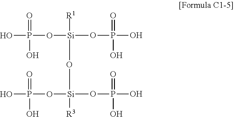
[Si]([R1])(OP(O)(=O)O)(OP(=O)(O)O)O[Si](OP(O)(=O)O)(OP(O)(O)=O)[R3]
